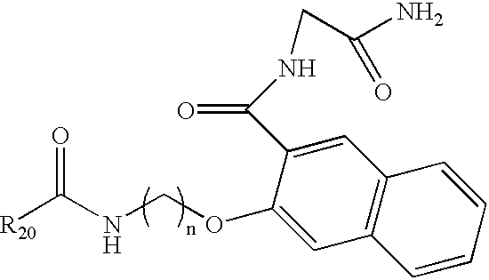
[R20]C(NCOC1=CC2=C(C=C1C(NCC(N)=O)=O)C=CC=C2)=O
